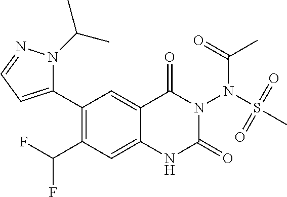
C1(C2=CC=NN2C(C)C)=C(C(F)F)C=C2C(=C1)C(=O)N(N(S(=O)(=O)C)C(=O)C)C(=O)N2
